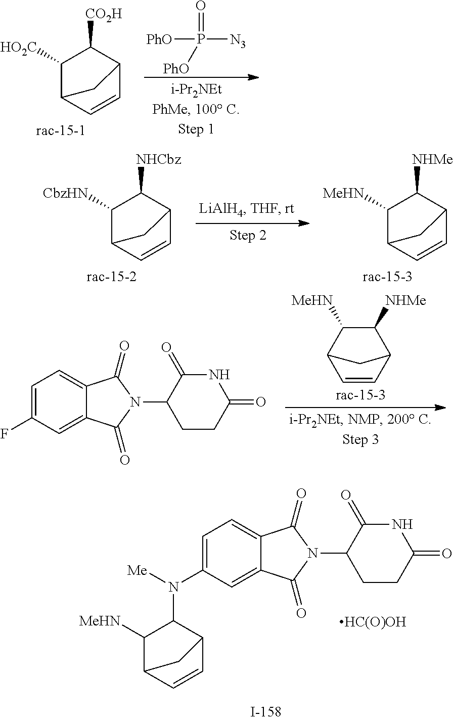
C1=C(N([Me])C2C3C=CC(C2[MeHN])C3)C=C2C(=C1)C(=O)N(C1CCC(=O)NC1=O)C2=O.[HC(O)OH].C1([HO2C])C2C=CC(C1[CO2H])C2.O=P([PhO])([PhO])[N3].C1([CbzHN])C2C=CC(C1[NHCbz])C2.C1([MeHN])C2C=CC(C1[NHMe])C2.C1=C(F)C=C2C(=C1)C(=O)N(C1CCC(=O)NC1=O)C2=O.C1([NHMe])C([MeHN])C2C=CC1C2
